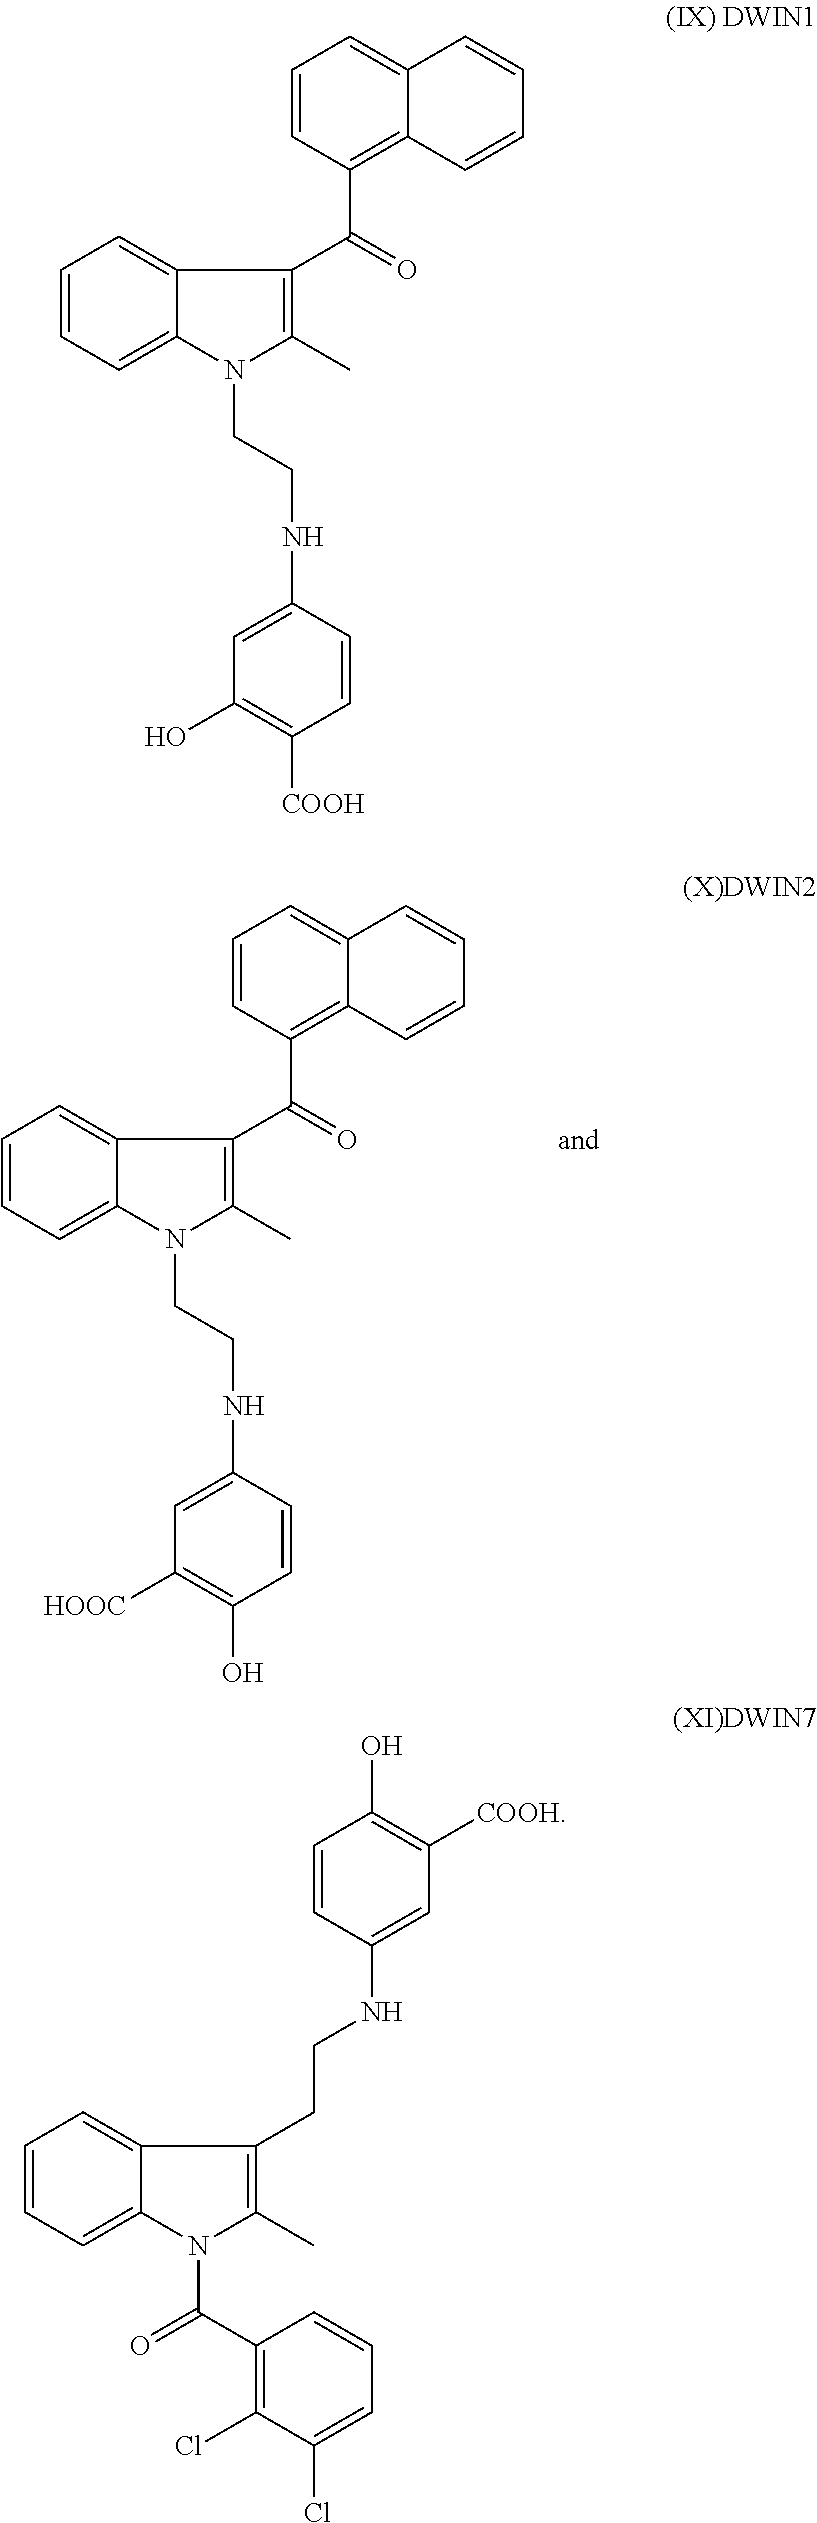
C1=CC(C(=O)C2=C(C)N(CCNC3=CC([HOOC])=C(O)C=C3)C3=CC=CC=C32)=C2C(=C1)C=CC=C2.C1=CC(C(=O)C2=C(C)N(CCNC3=CC(O)=C([COOH])C=C3)C3=CC=CC=C32)=C2C(=C1)C=CC=C2.C(CC1=C(C)N(C(C2=C(Cl)C(Cl)=CC=C2)=O)C2=CC=CC=C21)NC1=CC([COOH])=C(O)C=C1
